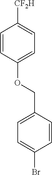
C1=CC(OCC2=CC=C(Br)C=C2)=CC=C1[CF2H]
